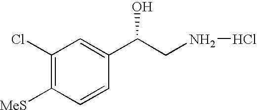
C1(Cl)=C([MeS])C=CC(C(CNCl)O)=C1
